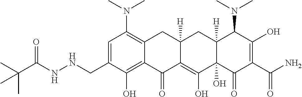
C1=C(CNNC(C(C)(C)C)=O)C(O)=C2C(=C1N(C)C)CC1([H])C(=C(O)C3(O)C([H])(C1)C(N(C)C)C(O)=C(C(=O)N)C3=O)C2=O
